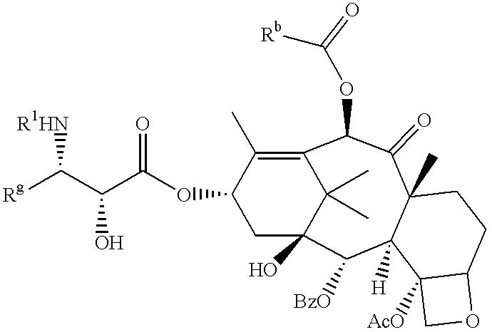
C12(C)C(=O)C(OC([Rb])=O)C3=C(C)C(OC(C(C([R1HN])[Rg])O)=O)CC(O)(C([BzO])C1([H])C1([AcO])C(CC2)OC1)C3(C)C
